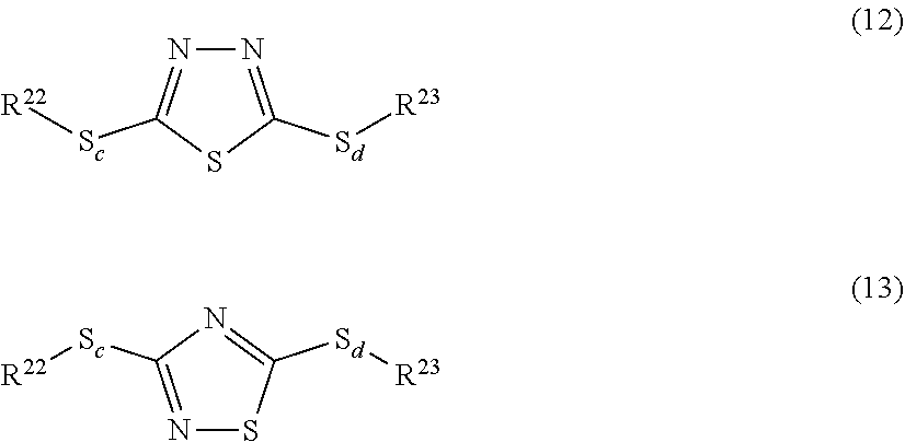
N1=C([Sc][R22])SC([Sd][R23])=N1.N1=C([Sc][R22])N=C([Sd][R23])S1
